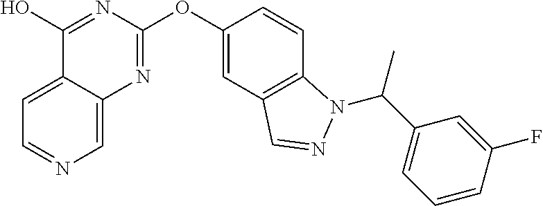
C1=C2C(=CN=C1)N=C(OC1=CC3=C(C=C1)N(C(C1=CC=CC(F)=C1)C)N=C3)N=C2O
